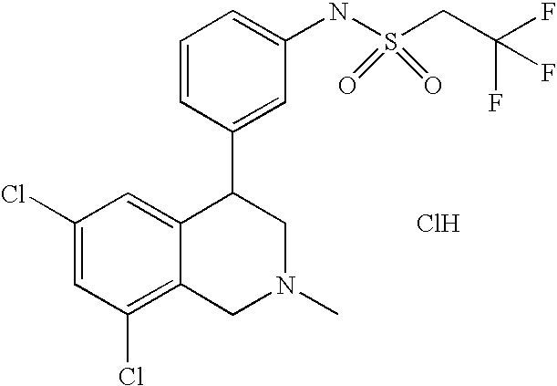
C1(Cl)=C2C(=CC(Cl)=C1)C(C1=CC(NS(=O)(=O)CC(F)(F)F)=CC=C1)CN(C)C2.Cl
